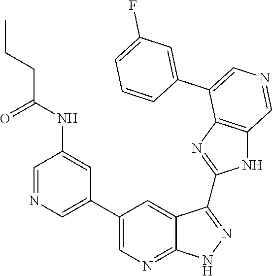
C1=NC=C(C2=CN=C3C(=C2)C(C2=NC4=C(N2)C=NC=C4C2=CC(F)=CC=C2)=NN3)C=C1NC(CCC)=O
